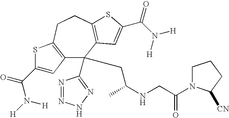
C12=C(CCC3=C(C=C(C(N([H])[H])=O)S3)C1(C1=NNN=N1)CC(NCC(=O)N1CCCC1[CN])C)SC(C(=O)N([H])[H])=C2
